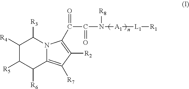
C1([R4])C([R5])C([R6])C2=C([R7])C([R2])=C(C(=O)C(N([A1][L1][R1])[R8])=O)N2C1[R3]
